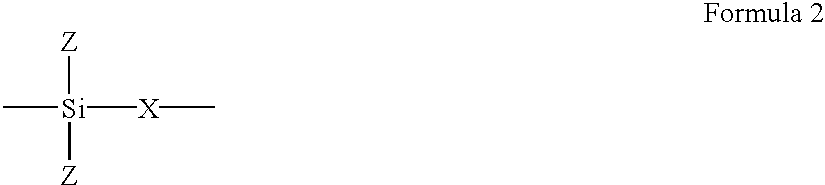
[Z][Si](C)([X]C)[Z]
